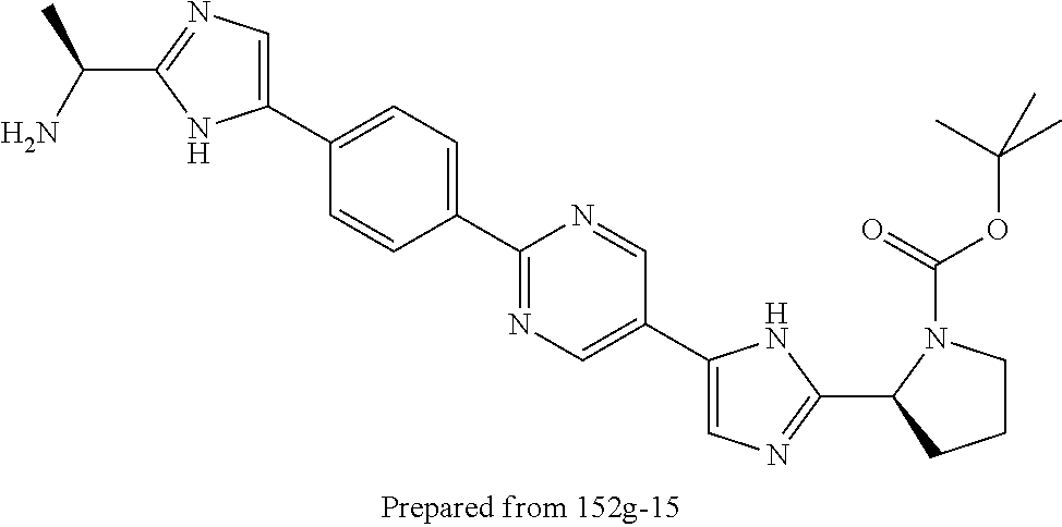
C(C1=NC=C(C2=CC=C(C3=NC=C(C4=CN=C(C5CCCN5C(=O)OC(C)(C)C)N4)C=N3)C=C2)N1)(N)C
